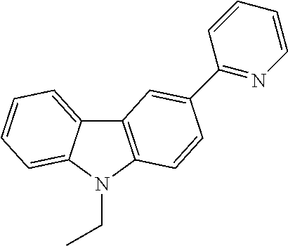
C12=CC=CC=C1N(CC)C1=C2C=C(C2=NC=CC=C2)C=C1
